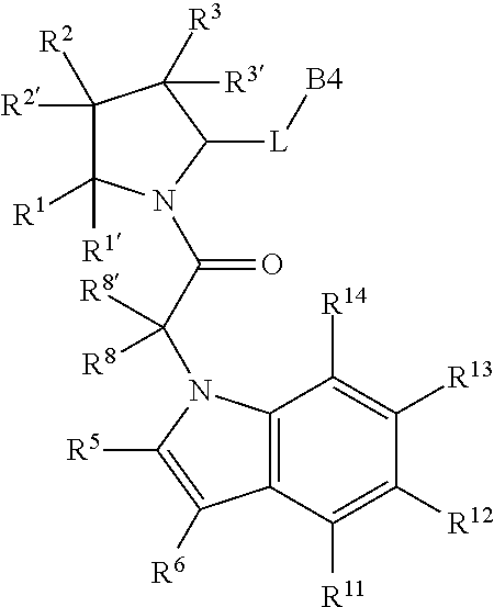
C1([R2])([R2])C([R1])([R1])N(C(C(N2C3=C(C([R11])=C([R12])C([R13])=C3[R14])C([R6])=C2[R5])([R8])[R8])=O)C([L][B4])C1([R3])[R3]
